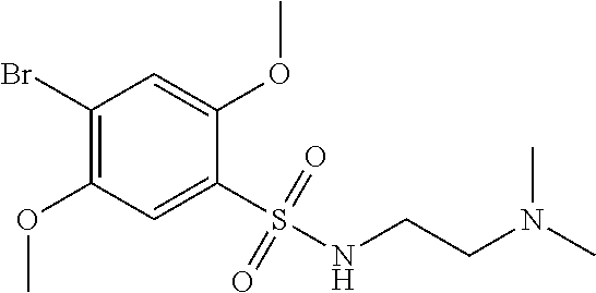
C1(Br)=C(OC)C=C(S(NCCN(C)C)(=O)=O)C(OC)=C1
